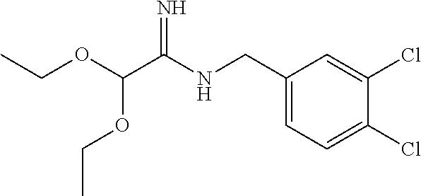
C1(CNC(=N)C(OCC)OCC)=CC=C(Cl)C(Cl)=C1
